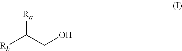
[Rb]C(CO)[Ra]
